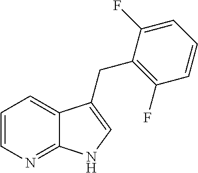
C1=CN=C2C(=C1)C(CC1=C(F)C=CC=C1F)=CN2
